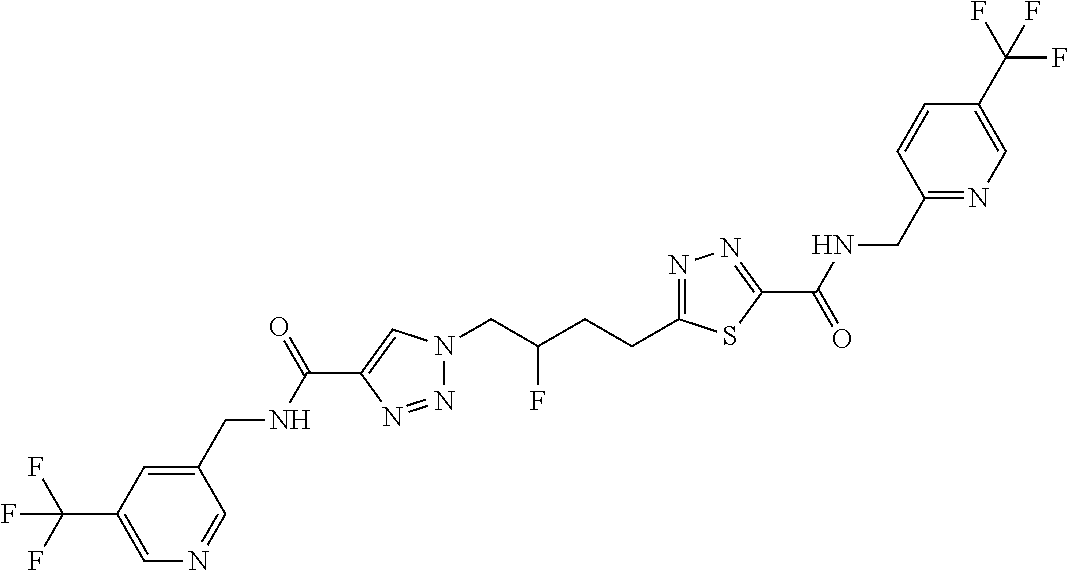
C1(C(NCC2=CC(C(F)(F)F)=CN=C2)=O)=CN(CC(CCC2=NN=C(C(=O)NCC3=NC=C(C(F)(F)F)C=C3)S2)F)N=N1
